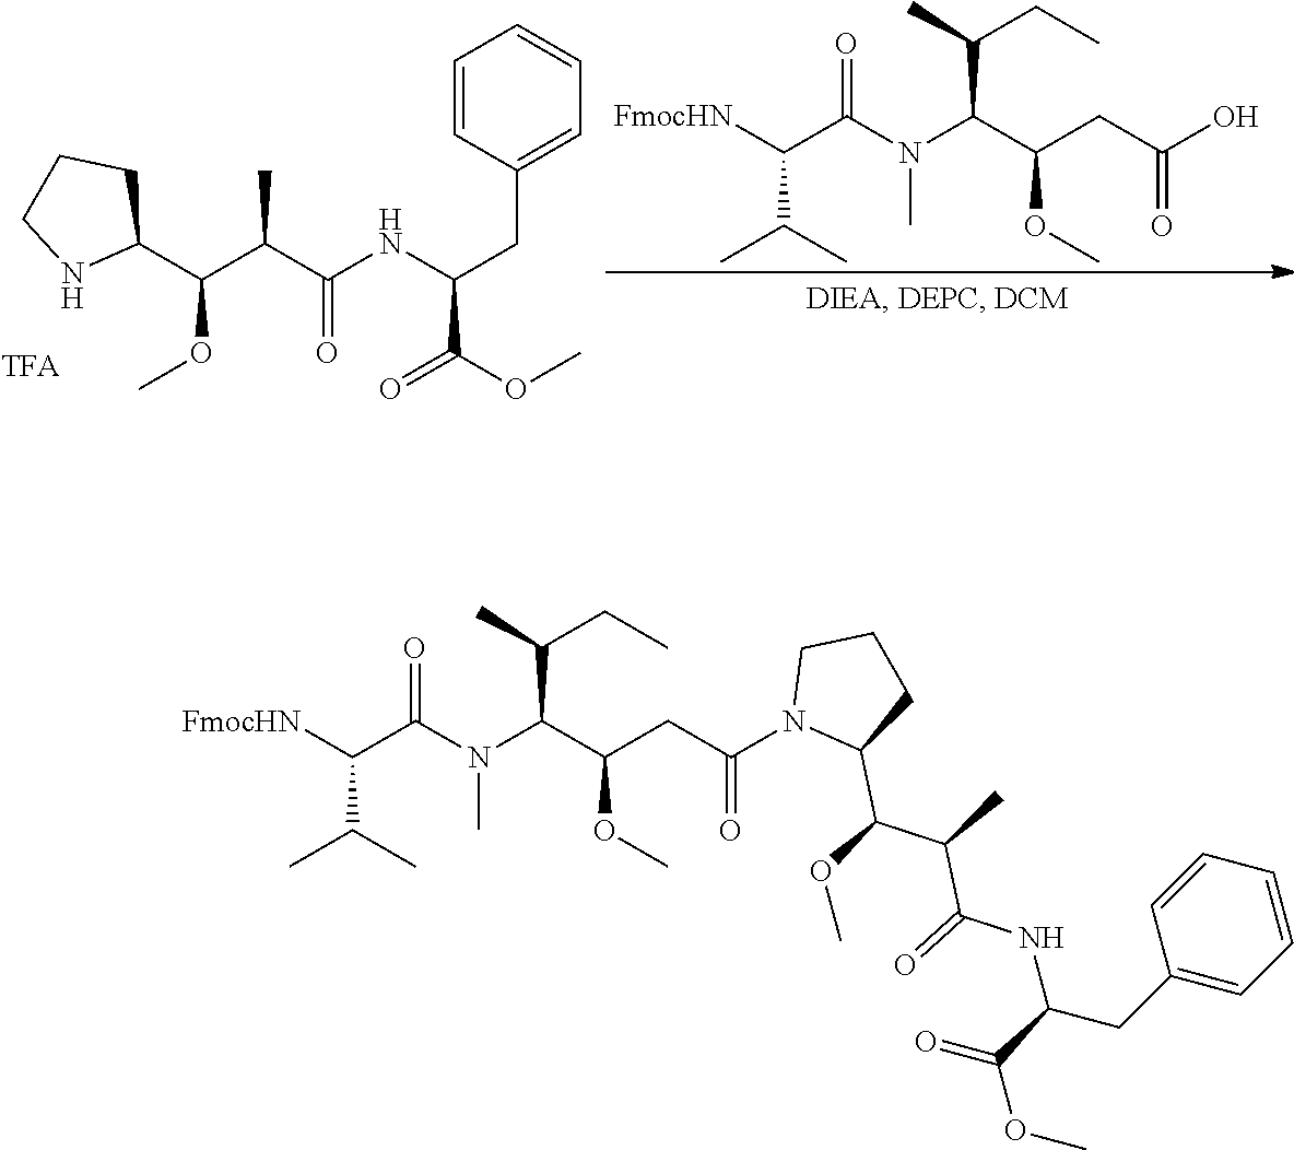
C1(C(C(C(NC(CC2=CC=CC=C2)C(=O)OC)=O)C)OC)CCCN1.[FmocHN]C(C(N(C(C(CC(O)=O)OC)C(C)CC)C)=O)C(C)C.[FmocHN]C(C(N(C(C(CC(N1C(C(C(C(NC(C(OC)=O)CC2=CC=CC=C2)=O)C)OC)CCC1)=O)OC)C(C)CC)C)=O)C(C)C
